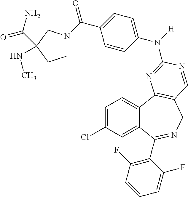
C1=C(Cl)C=C2C(=C1)C1=C(CN=C2C2=C(F)C=CC=C2F)C=NC(N(C2=CC=C(C(N3CCC(NC)(C(N)=O)C3)=O)C=C2)[H])=N1
